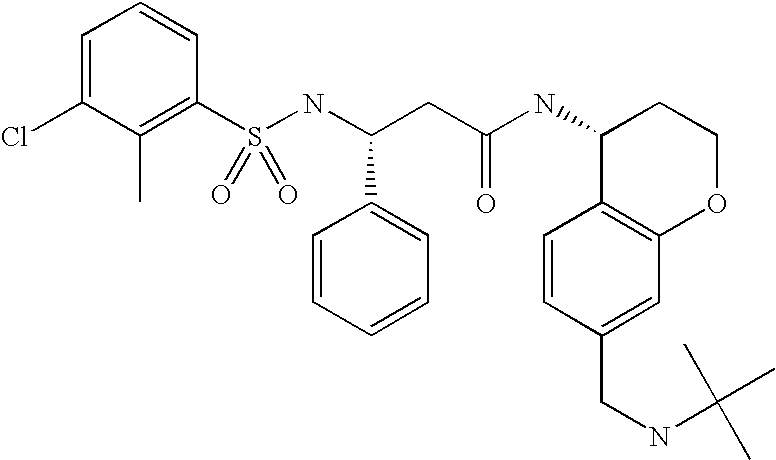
C1(S(NC(CC(NC2C3=C(OCC2)C=C(CNC(C)(C)C)C=C3)=O)C2=CC=CC=C2)(=O)=O)=C(C)C(Cl)=CC=C1
